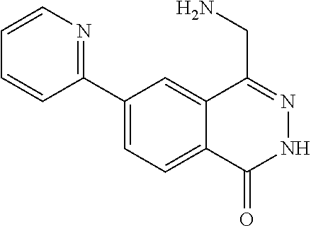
C1(C2=NC=CC=C2)=CC=C2C(=C1)C(CN)=NNC2=O
